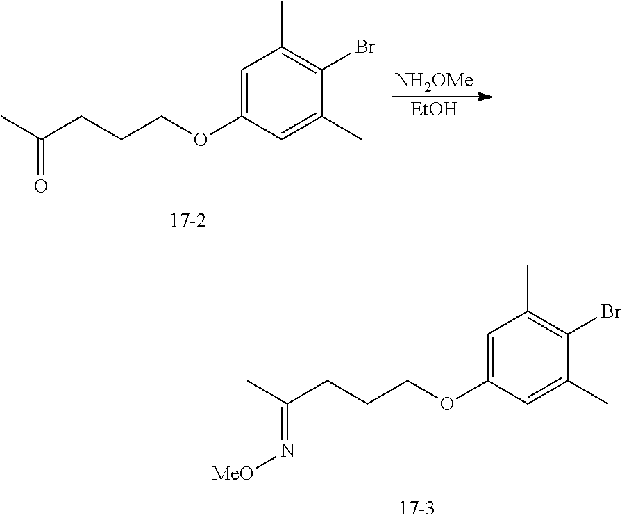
C1=C(OCCCC(C)=O)C=C(C)C(Br)=C1C.[NH2OMe].[EtOH].C1=C(OCCCC(C)=N[MeO])C=C(C)C(Br)=C1C
